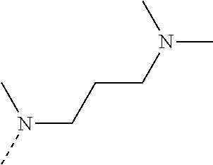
N(CCCN(C)C)(C)C
